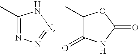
C1(C)=NN=NN1.C1(C)C(=O)NC(=O)O1
